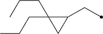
C1(CC)C(CCC)(CCC)C1
